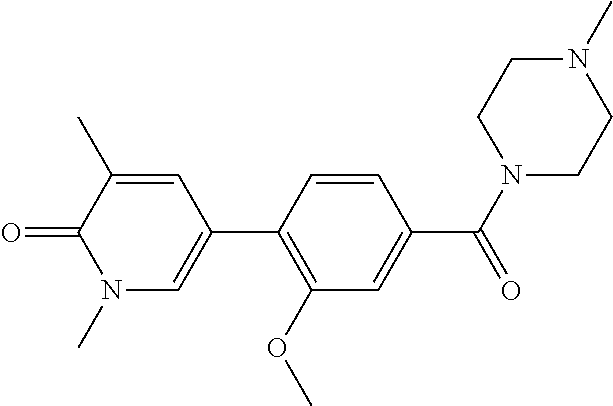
C1(OC)=C(C2=CN(C)C(=O)C(C)=C2)C=CC(C(N2CCN(C)CC2)=O)=C1
